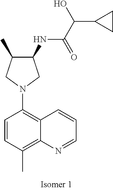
C1(NC(C(C2CC2)O)=O)C(C)CN(C2=C3C(=C(C)C=C2)N=CC=C3)C1
